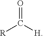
O=C([R])[H]
